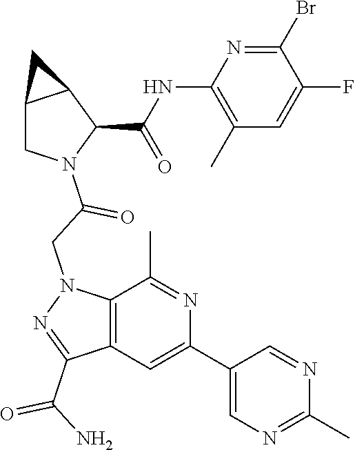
C12CN(C(CN3C4=C(C(C(N)=O)=N3)C=C(C3=CN=C(C)N=C3)N=C4C)=O)C(C(NC3=C(C)C=C(F)C(Br)=N3)=O)C1C2
